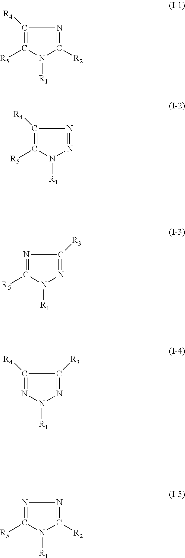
C1([R4])=C([R5])N([R1])C([R2])=N1.C1([R4])=C([R5])N([R1])N=N1.N1=C([R5])N([R1])N=C1[R3].C1([R4])=NN([R1])N=C1[R3].N1=C([R5])N([R1])C([R2])=N1
